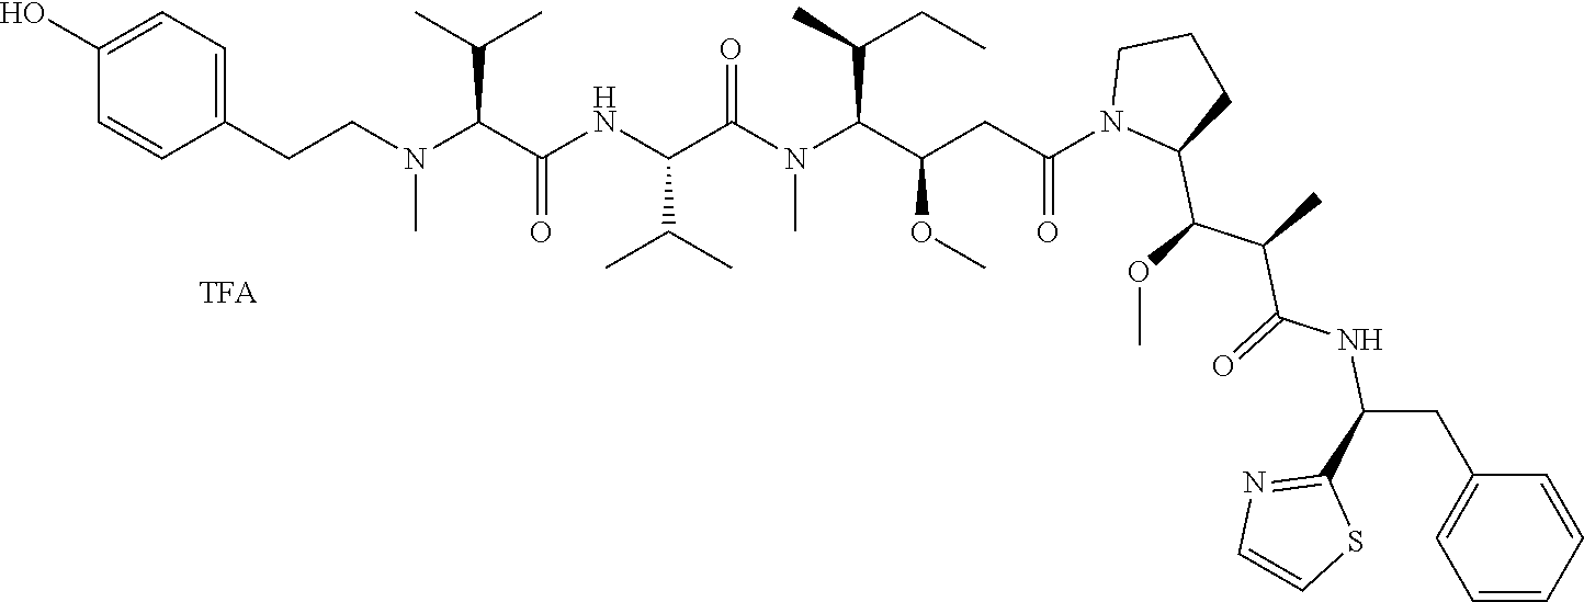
C(CN(C(C(NC(C(N(C(C(CC(N1C(C(OC)C(C)C(=O)NC(CC2=CC=CC=C2)C2=NC=CS2)CCC1)=O)OC)C(C)CC)C)=O)C(C)C)=O)C(C)C)C)C1=CC=C(O)C=C1
